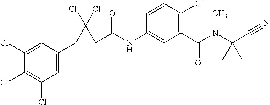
C1(Cl)=CC(C2C(C(NC3=CC(C(=O)N(C4(C#N)CC4)C)=C(Cl)C=C3)=O)C2(Cl)Cl)=CC(Cl)=C1Cl
